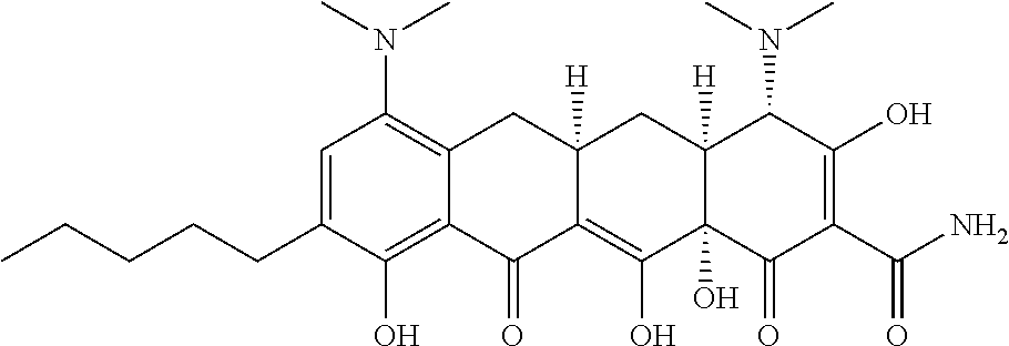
C1=C(CCCCC)C(O)=C2C(=C1N(C)C)CC1([H])C(=C(O)C3(O)C([H])(C1)C(N(C)C)C(O)=C(C(N)=O)C3=O)C2=O
